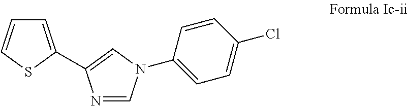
C1=C(C2=CN(C3=CC=C(Cl)C=C3)C=N2)SC=C1
